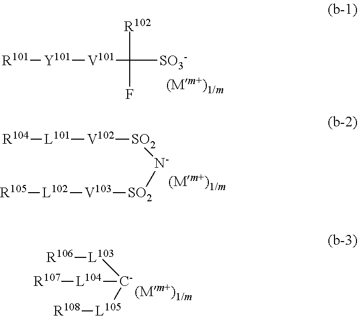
[R101][Y101][V101]C([R102])(F)[SO3-].[R104][L101][V102][SO2][N-][SO2][V103][L102][R105].[R107][L104][C-]([L103][R106])[L105][R108]
